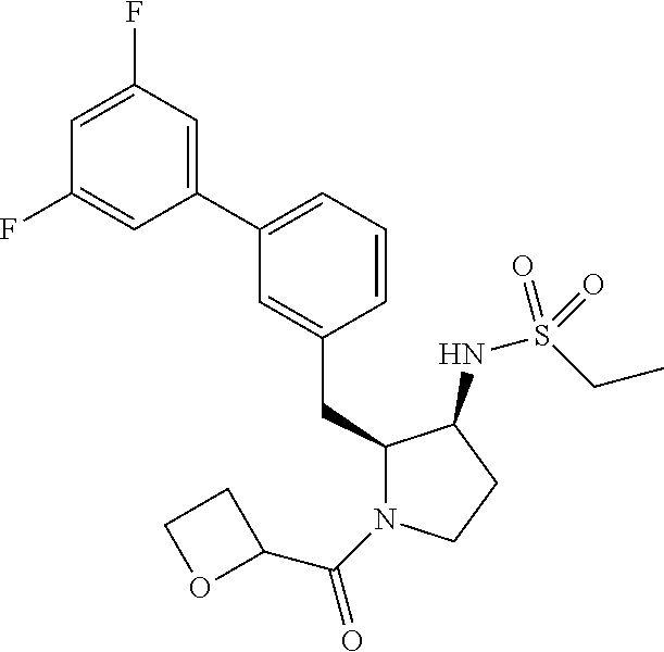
C1(CC2N(C(=O)C3CCO3)CCC2NS(CC)(=O)=O)=CC(C2=CC(F)=CC(F)=C2)=CC=C1
